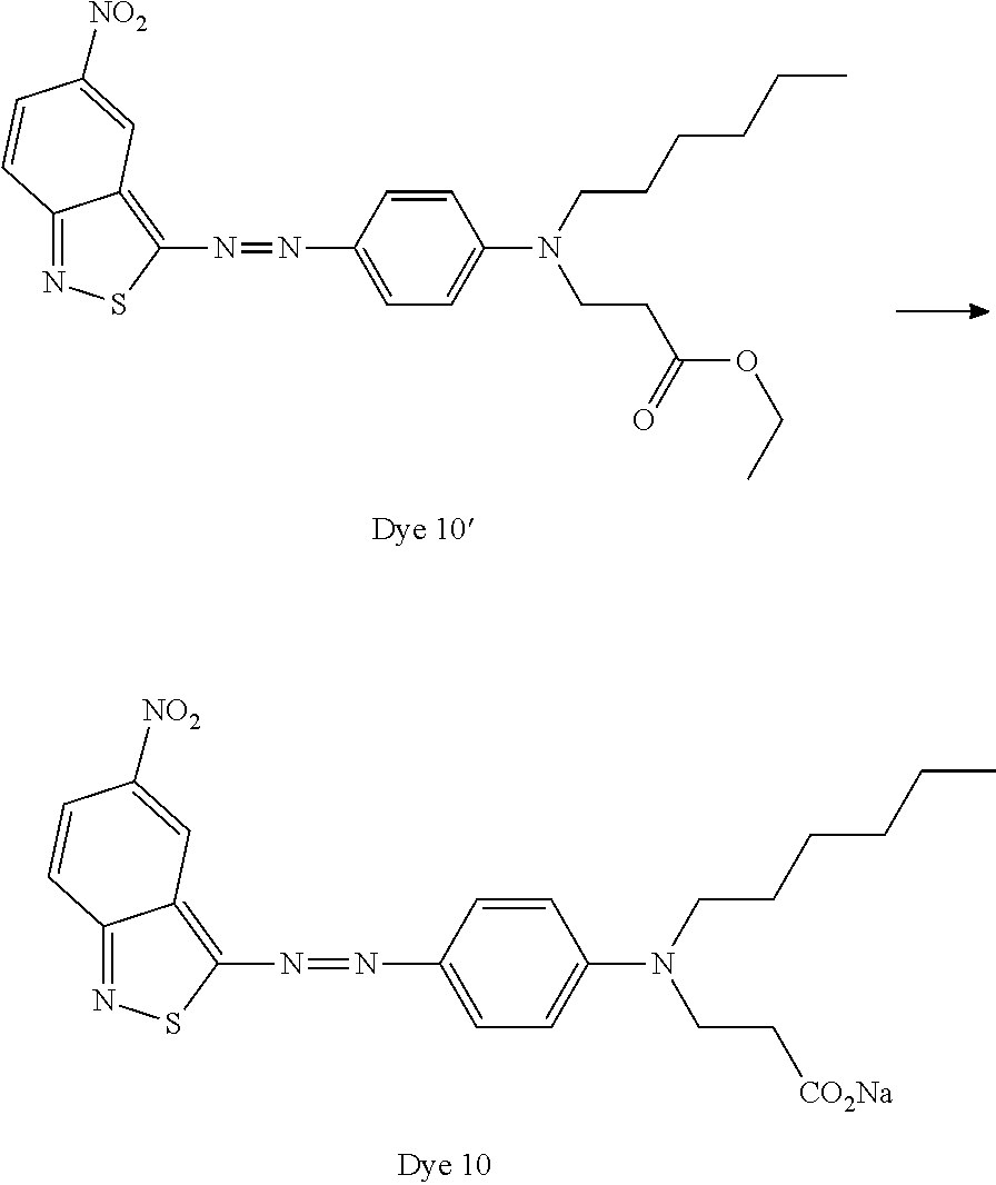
N(=NC1=CC=C(N(CC[CO2Na])CCCCCC)C=C1)C1=C2C(=NS1)C=CC([NO2])=C2.N(=NC1=CC=C(N(CCC(=O)OCC)CCCCCC)C=C1)C1=C2C(=NS1)C=CC([NO2])=C2
